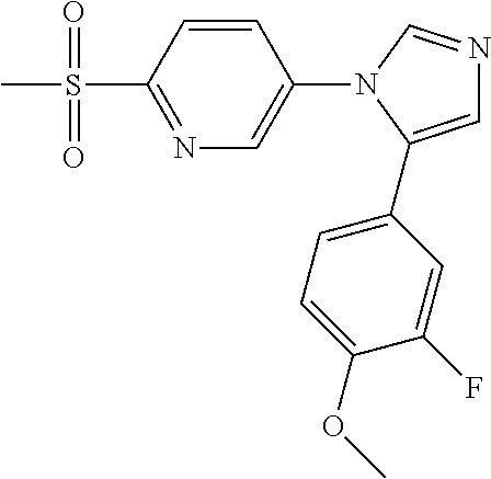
N1=C(S(C)(=O)=O)C=CC(N2C(C3=CC=C(OC)C(F)=C3)=CN=C2)=C1
